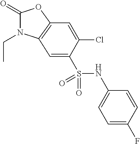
C1(=O)N(CC)C2=C(O1)C=C(Cl)C(S(NC1=CC=C(F)C=C1)(=O)=O)=C2
